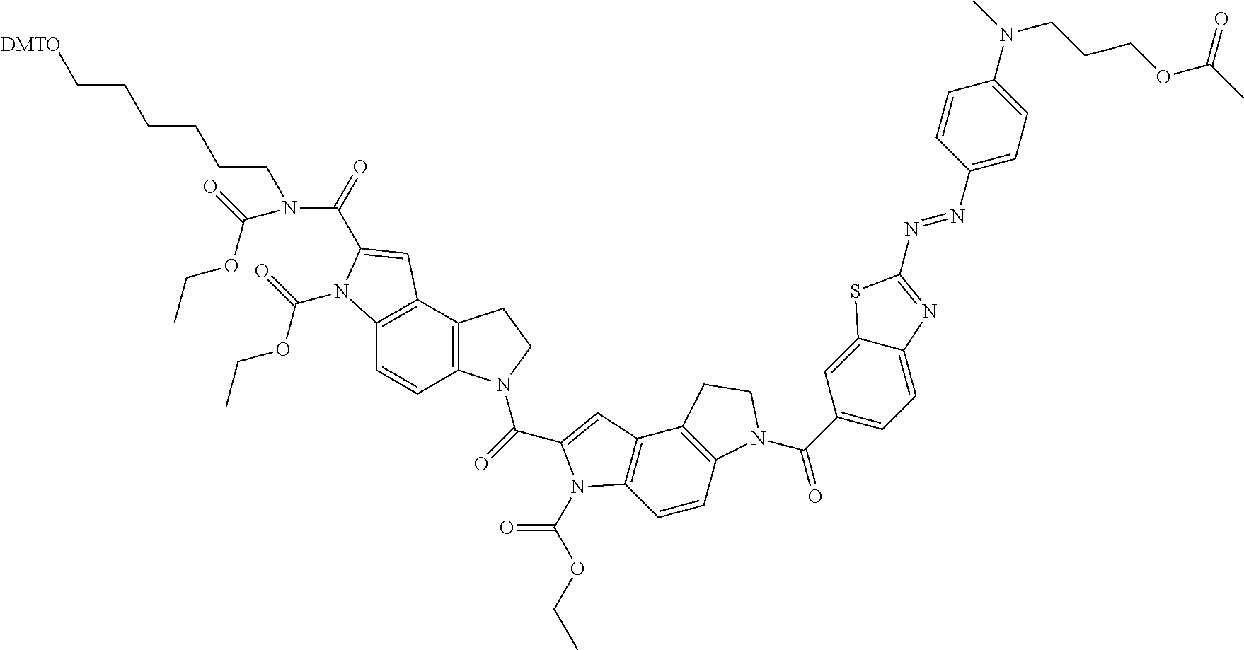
[DMTO]CCCCCCN(C(=O)C1=CC2=C(C=CC3=C2CCN3C(=O)C2=CC3=C(N2C(OCC)=O)C=CC2=C3CCN2C(C2=CC=C3C(=C2)SC(N=NC2=CC=C(N(C)CCCOC(C)=O)C=C2)=N3)=O)N1C(=O)OCC)C(=O)OCC
